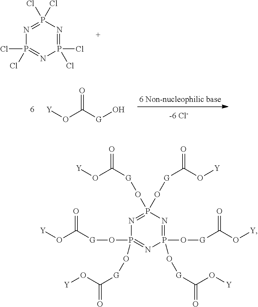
P1(Cl)(Cl)=NP(Cl)(Cl)=NP(Cl)(Cl)=N1.O(C([G]O)=O)[Y].P1(O[G]C(O[Y])=O)(O[G]C(=O)O[Y])=NP(O[G]C(=O)O[Y])(O[G]C(=O)O[Y])=NP(O[G]C(O[Y])=O)(O[G]C(=O)O[Y])=N1
